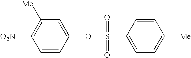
C1=CC(OS(C2=CC=C([Me])C=C2)(=O)=O)=CC([Me])=C1[O2N]
